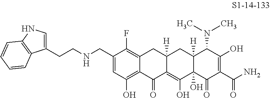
C1(CNCCC2=CNC3=C2C=CC=C3)=CC(O)=C2C(=C1F)CC1([H])C(=C(O)C3(O)C([H])(C1)C(N(C)C)C(O)=C(C(N)=O)C3=O)C2=O
